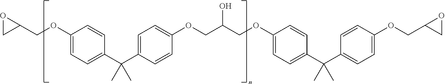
C(OC1=CC=C(C(C2=CC=C(OCC(COC3=CC=C(C(C4=CC=C(OCC5CO5)C=C4)(C)C)C=C3)O)C=C2)(C)C)C=C1)C1OC1
